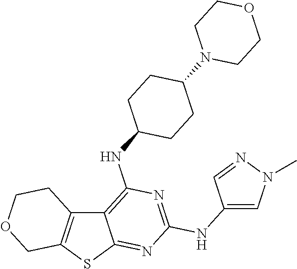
C12=C(SC3=NC(NC4=CN(C)N=C4)=NC(NC4CCC(N5CCOCC5)CC4)=C13)COCC2
